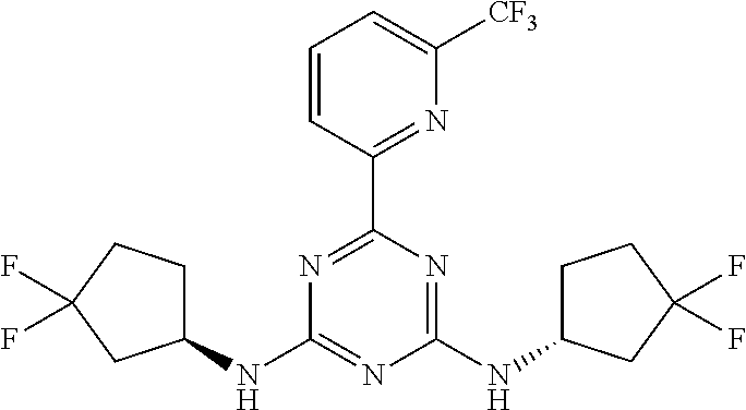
N1=C(C2=NC([CF3])=CC=C2)N=C(NC2CCC(F)(F)C2)N=C1NC1CCC(F)(F)C1
